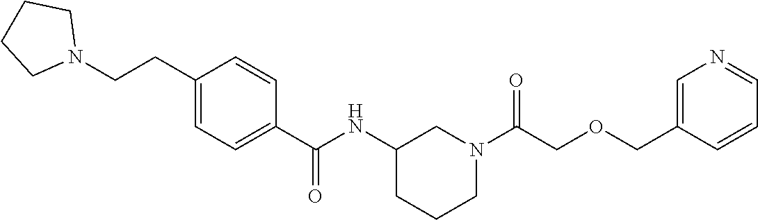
C1(CCN2CCCC2)=CC=C(C(NC2CCCN(C(COCC3=CN=CC=C3)=O)C2)=O)C=C1
